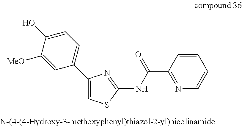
C1=C(C2=CC=C(O)C([MeO])=C2)N=C(NC(C2=NC=CC=C2)=O)S1
